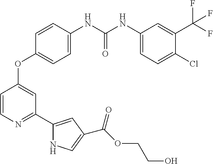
C1=C(NC(NC2=CC=C(Cl)C(C(F)(F)F)=C2)=O)C=CC(OC2=CC(C3=CC(C(OCCO)=O)=CN3)=NC=C2)=C1
